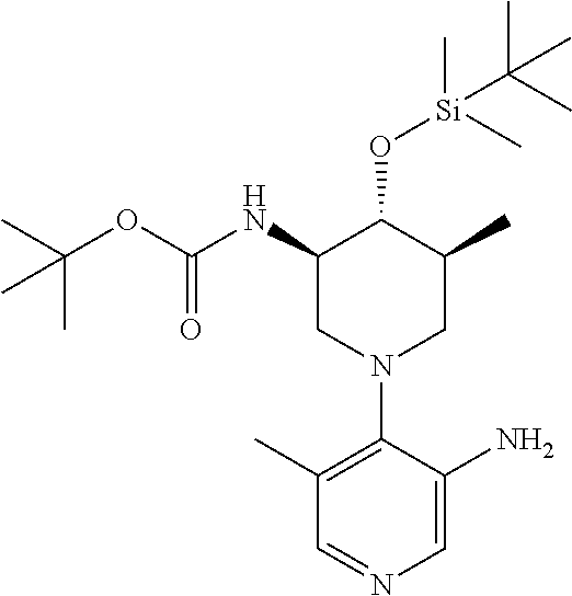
C1(NC(OC(C)(C)C)=O)CN(C2=C(C)C=NC=C2N)CC(C)C1O[Si](C)(C)C(C)(C)C
